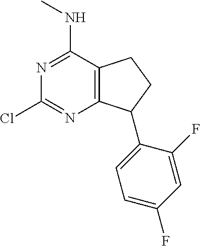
ClC1=NC2=C(C(NC)=N1)CCC2C1=CC=C(F)C=C1F
